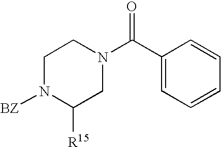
C1N([BZ])C([R15])CN(C(C2=CC=CC=C2)=O)C1
